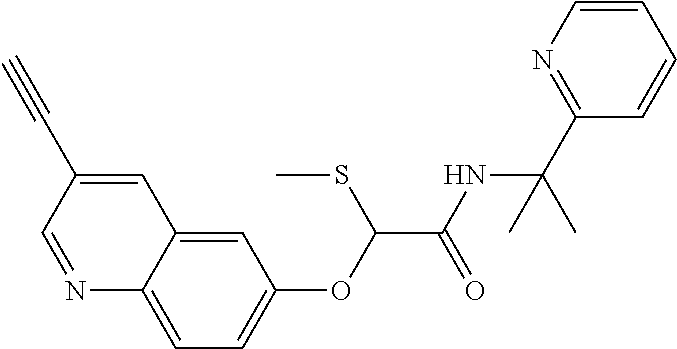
N1=CC(C#C)=CC2=CC(OC(C(NC(C3=NC=CC=C3)(C)C)=O)SC)=CC=C12
